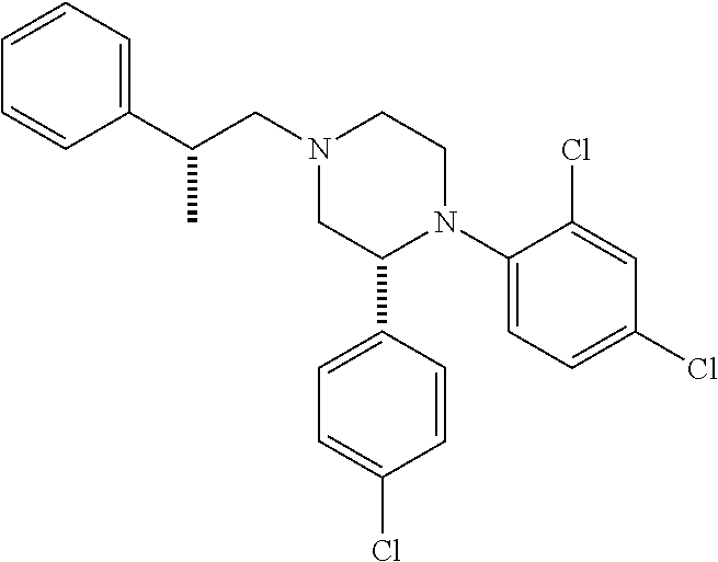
C1(C2N(C3=CC=C(Cl)C=C3Cl)CCN(CC(C3=CC=CC=C3)C)C2)=CC=C(Cl)C=C1
